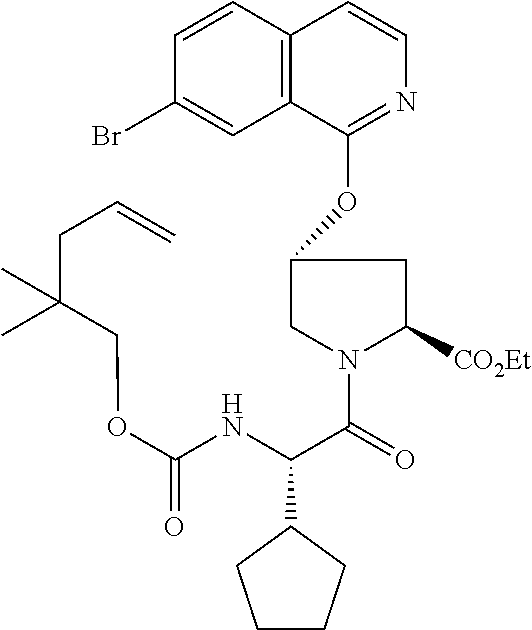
C1=CC2=C(C=C1Br)C(OC1CN(C(=O)C(NC(OCC(CC=C)(C)C)=O)C3CCCC3)C([CO2Et])C1)=NC=C2
